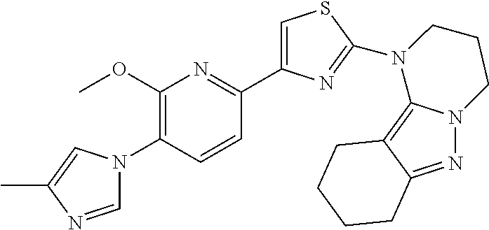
C1=NC(C)=CN1C1=C(OC)N=C(C2=CSC(N3C4=C5C(=NN4CCC3)CCCC5)=N2)C=C1
